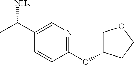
C1(OC2COCC2)=NC=C(C(C)N)C=C1
